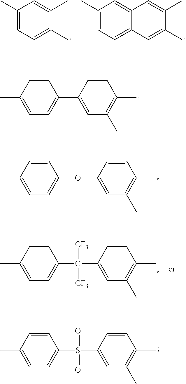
C1(C)=CC=C(C)C(C)=C1.C12=CC(C)=CC=C1C=C(C)C(C)=C2.CC1=CC=C(C2=CC(C)=C(C)C=C2)C=C1.O(C1=CC(C)=C(C)C=C1)C1=CC=C(C)C=C1.C(C1=CC(C)=C(C)C=C1)(C1=CC=C(C)C=C1)([CF3])[CF3].S(C1=CC(C)=C(C)C=C1)(C1=CC=C(C)C=C1)(=O)=O
